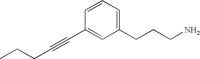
C1(CCCN)=CC=CC(C#CCCC)=C1
